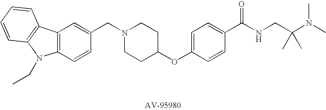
C12=C(C=CC(CN3CCC(OC4=CC=C(C(NCC(N(C)C)(C)C)=O)C=C4)CC3)=C1)N(CC)C1=C2C=CC=C1
